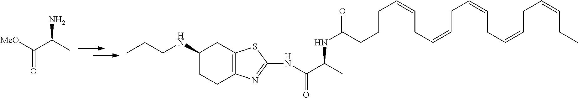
C(CCC(NC(C(NC1=NC2=C(CC(NCCC)CC2)S1)=O)C)=O)C=CCC=CCC=CCC=CCC=CCC.NC(C([MeO])=O)C
